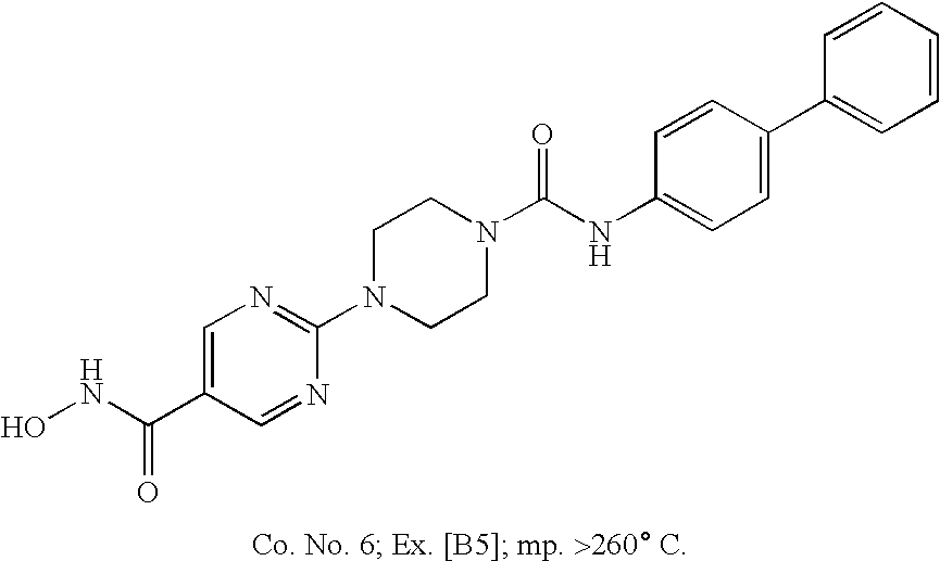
C1=C(C(NO)=O)C=NC(N2CCN(C(NC3=CC=C(C4=CC=CC=C4)C=C3)=O)CC2)=N1
